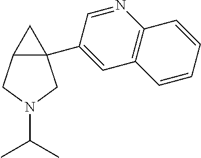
C12(C3=CC4=C(N=C3)C=CC=C4)C(CN(C(C)C)C1)C2
